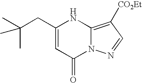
CC(CC1=CC(=O)N2C(=C([CO2Et])C=N2)N1)(C)C
